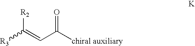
[R3]C(=CC([chiral auxiliary])=O)[R2]
